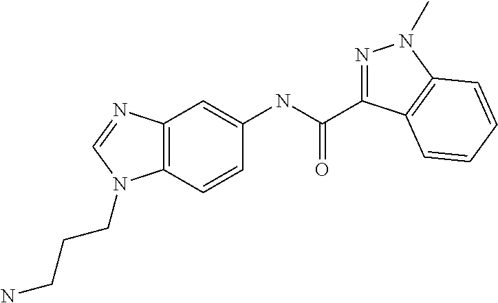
C12=C(C=CC(NC(=O)C3=NN(C)C4=C3C=CC=C4)=C1)N(CCCN)C=N2
